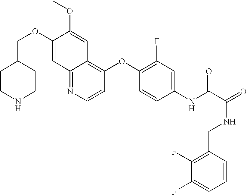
C12=NC=CC(OC3=C(F)C=C(NC(C(=O)NCC4=C(F)C(F)=CC=C4)=O)C=C3)=C1C=C(OC)C(OCC1CCNCC1)=C2
